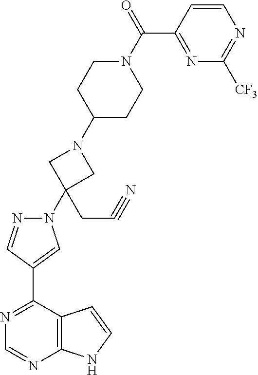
C1=NC2=C(C(C3=CN(C4(CC#N)CN(C5CCN(C(=O)C6=NC([CF3])=NC=C6)CC5)C4)N=C3)=N1)C=CN2
